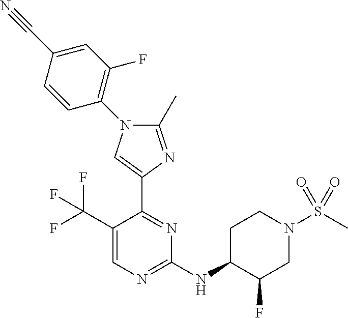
C1(C(F)(F)F)=CN=C(NC2C(F)CN(S(C)(=O)=O)CC2)N=C1C1=CN(C2=C(F)C=C(C#N)C=C2)C(C)=N1
